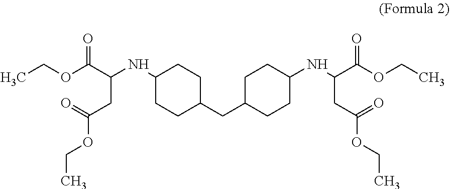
C1(NC(C(OCC)=O)CC(OCC)=O)CCC(CC2CCC(NC(C(OCC)=O)CC(OCC)=O)CC2)CC1
